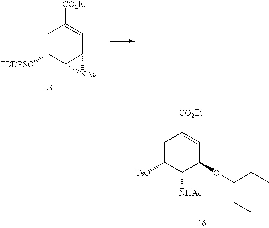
C1C([TBDPSO])C2C(C=C1[CO2Et])[NAc]2.C1C([TsO])C([NHAc])C(OC(CC)CC)C=C1[CO2Et]
